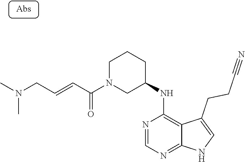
N1=CN=C2C(=C1NC1CCCN(C(C=CCN(C)C)=O)C1)C(CCC#N)=CN2
